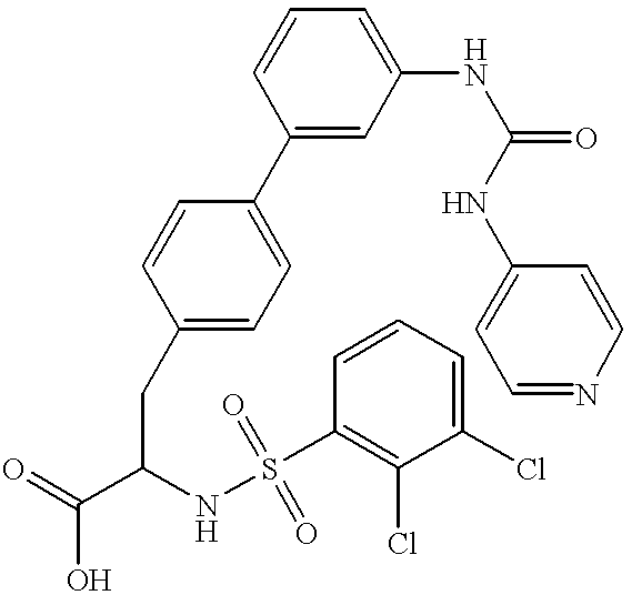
C1(C2=CC=C(CC(C(=O)O)NS(C3=C(Cl)C(Cl)=CC=C3)(=O)=O)C=C2)=CC(NC(=O)NC2=CC=NC=C2)=CC=C1
